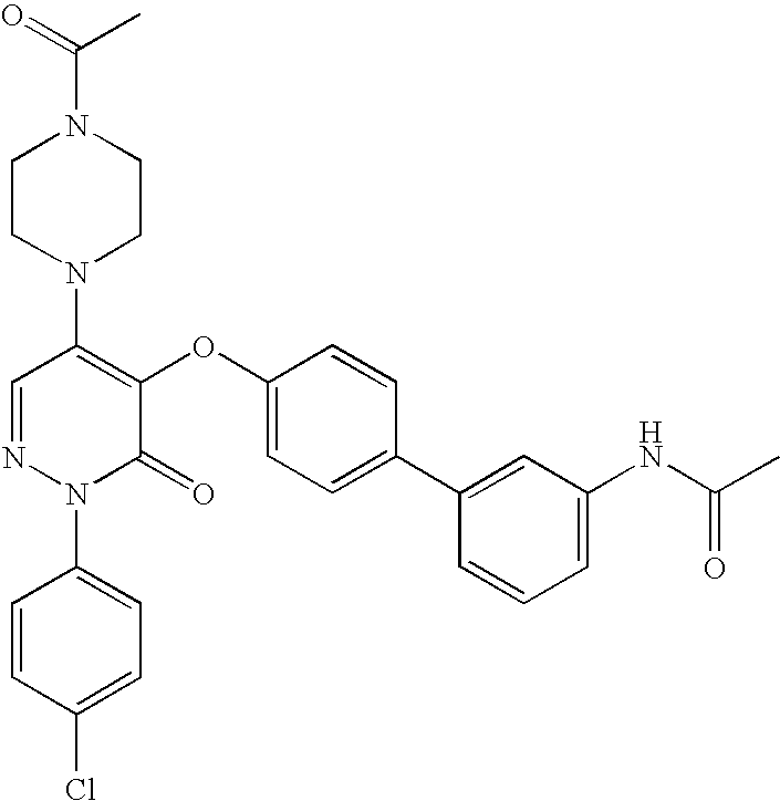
N1(C2=C(OC3=CC=C(C4=CC(NC(C)=O)=CC=C4)C=C3)C(=O)N(C3=CC=C(Cl)C=C3)N=C2)CCN(C(C)=O)CC1
